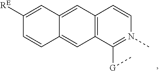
C12=C(C([G]C)=N(C)C=C1)C=C1C(=C2)C=C([RE])C=C1
